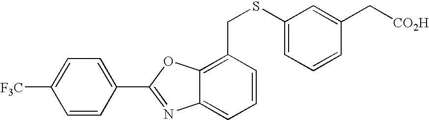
C1=C(C2=NC3=CC=CC(CSC4=CC=CC(C[CO2H])=C4)=C3O2)C=CC([F3C])=C1
